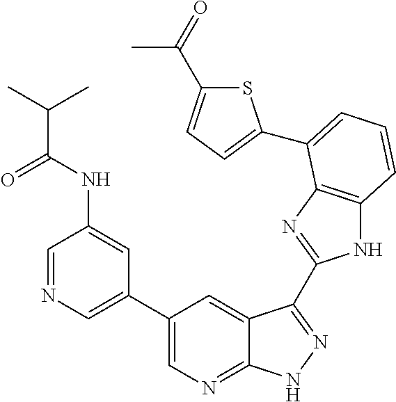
C1(C2=CN=CC(NC(C(C)C)=O)=C2)=CN=C2C(=C1)C(C1=NC3=C(N1)C=CC=C3C1=CC=C(C(=O)C)S1)=NN2
